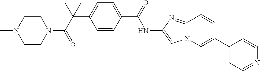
C1=CC(C(=O)NC2=CN3C(=N2)C=CC(C2=CC=NC=C2)=C3)=CC=C1C(C(N1CCN(C)CC1)=O)(C)C
